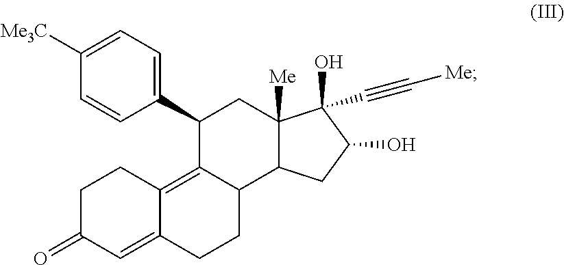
C12=C3C(CCC1=CC(=O)CC2)C1C([Me])(CC3C2=CC=C([Me3C])C=C2)C(C#C[Me])(O)C(O)C1
